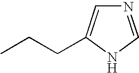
N1=CNC(CCC)=C1
